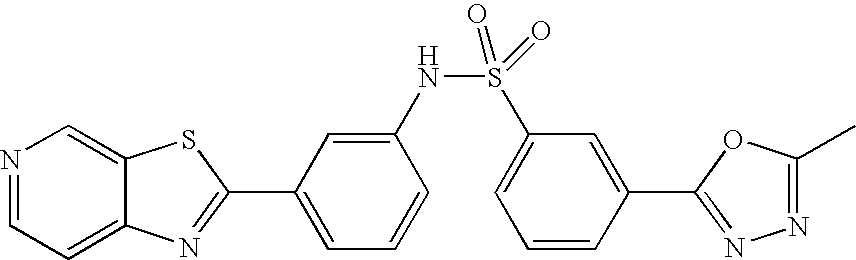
N1=CC=C2C(=C1)SC(C1=CC=CC(NS(=O)(C3=CC=CC(C4=NN=C(C)O4)=C3)=O)=C1)=N2
